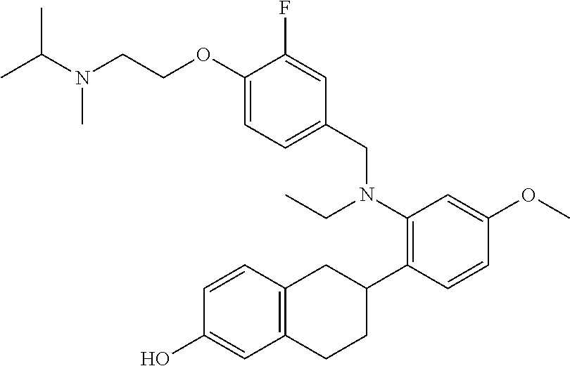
CC(N(C)CCOC1=CC=C(CN(C2=C(C3CC4=C(CC3)C=C(O)C=C4)C=CC(OC)=C2)CC)C=C1F)C
